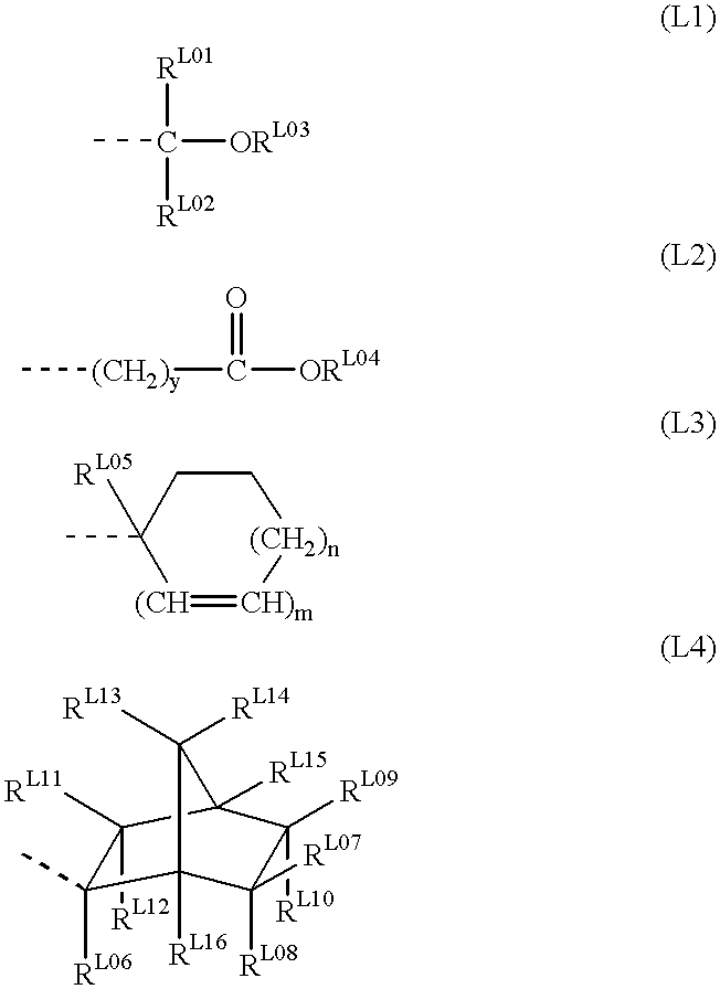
CC([ORL03])([RL01])[RL02].C[(CH2)y]C([ORL04])=O.C1C(C)([RL05])[(CH]=[CH)m][(CH2)n]C1.C1(C)([RL06])C2([RL16])C([RL08])([RL07])C([RL09])([RL10])C([RL15])(C1([RL12])[RL11])C2([RL14])[RL13]
